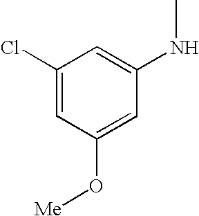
C1=C(O[Me])C=C(Cl)C=C1NC
